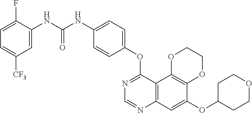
C12=C(C3=C(C=C1OC1CCOCC1)N=CN=C3OC1=CC=C(NC(NC3=CC([CF3])=CC=C3F)=O)C=C1)OCCO2
